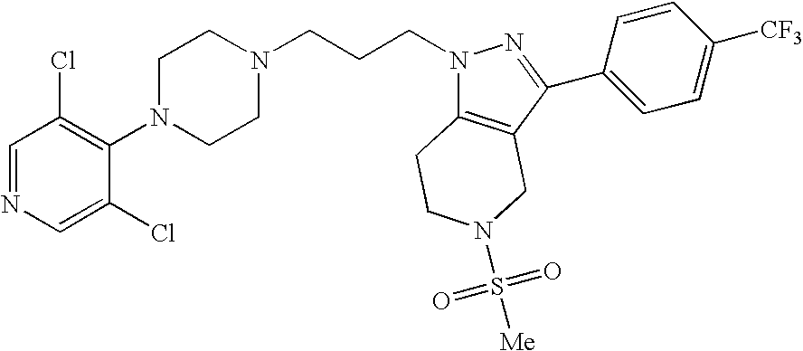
C1=NC=C(Cl)C(N2CCN(CCCN3C4=C(C(C5=CC=C([CF3])C=C5)=N3)CN(S(=O)(=O)[Me])CC4)CC2)=C1Cl
